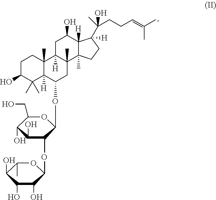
C1C(O)C(C)(C)C2([H])C(C)(C1)C1([H])C(C)(CC2OC2OC(CO)C(O)C(O)C2OC2OC(C)C(O)C(O)C2O)C2(C)C([H])(C(O)C1)C(C(CCC=C(C)C)(C)O)([H])CC2
